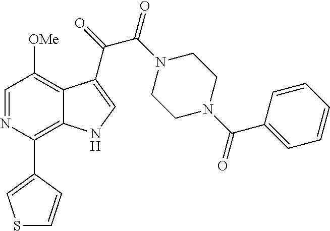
C1(C2=C3C(=C([OMe])C=N2)C(C(=O)C(N2CCN(C(C4=CC=CC=C4)=O)CC2)=O)=CN3)=CSC=C1
